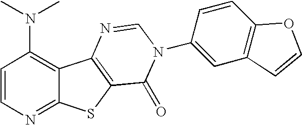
C1=CN=C2C(=C1N(C)C)C1=C(S2)C(=O)N(C2=CC3=C(C=C2)OC=C3)C=N1
